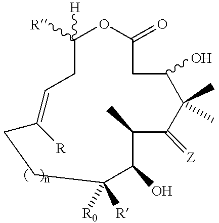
C1([R])([H])CC=C([R])CCC([R])([R0])C(O)C(C)C(=[Z])C(C)(C)C(O)CC(=O)O1
